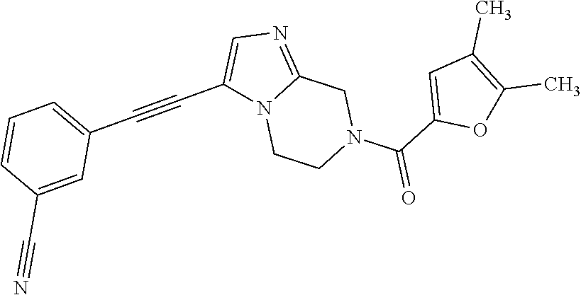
N12CCN(C(C3=CC(C)=C(C)O3)=O)CC1=NC=C2C#CC1=CC=CC(C#N)=C1
